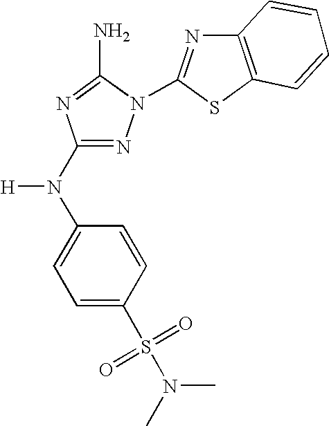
N1=C(N(C2=CC=C(S(=O)(=O)N(C)C)C=C2)[H])N=C(N)N1C1=NC2=C(S1)C=CC=C2
